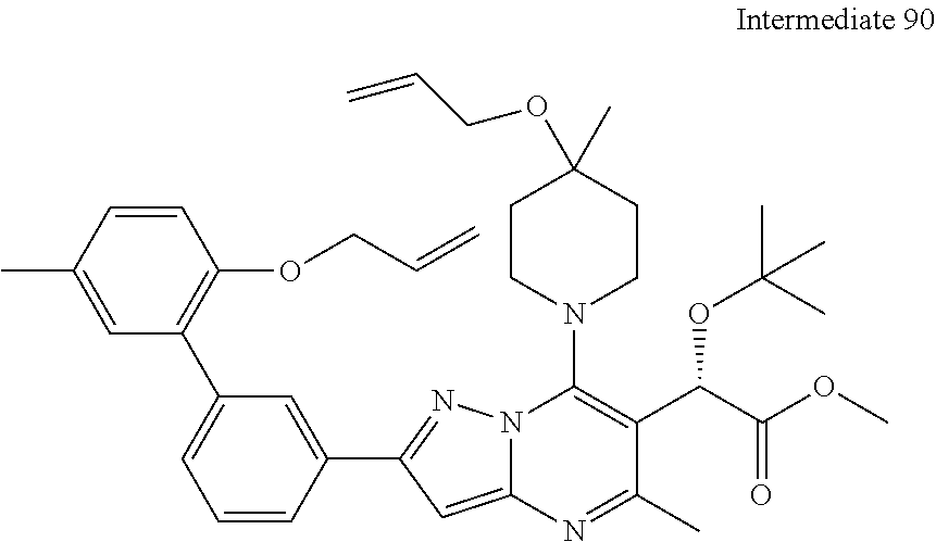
C1=CC(C2=NN3C(=C2)N=C(C)C(C(C(OC)=O)OC(C)(C)C)=C3N2CCC(C)(OCC=C)CC2)=CC(C2=C(OCC=C)C=CC(C)=C2)=C1
